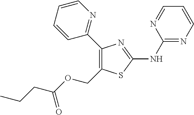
C1(NC2=NC(C3=NC=CC=C3)=C(COC(CCC)=O)S2)=NC=CC=N1
